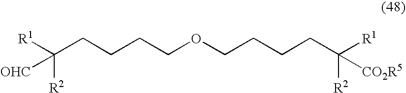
[R1]C(CCCCOCCCCC([R1])([R2])[CO2R5])([R2])[OHC]
